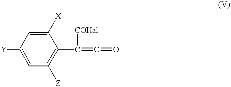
[Y]C1=CC([Z])=C(C(=C=O)[COHal])C([X])=C1
